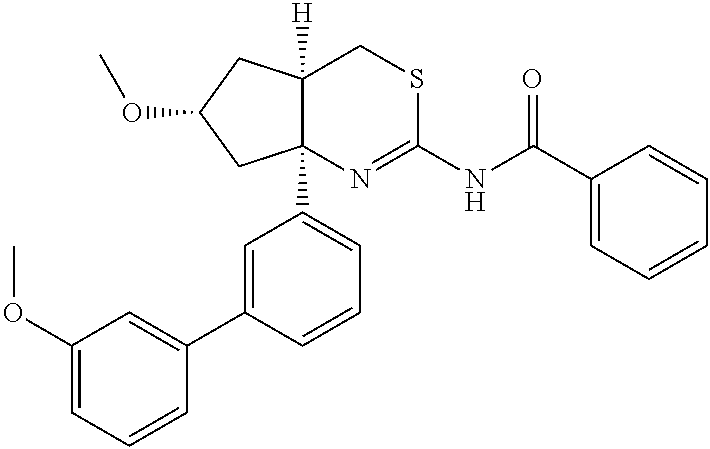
C1(OC)=CC=CC(C2=CC(C34C([H])(CC(OC)C3)CSC(NC(C3=CC=CC=C3)=O)=N4)=CC=C2)=C1
